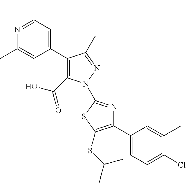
C1(C2=CC(C)=NC(C)=C2)=C(C(O)=O)N(C2=NC(C3=CC=C(Cl)C(C)=C3)=C(SC(C)C)S2)N=C1C
